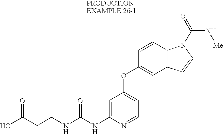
OC(CCNC(NC1=CC(OC2=CC3=C(C=C2)N(C(=O)N[Me])C=C3)=CC=N1)=O)=O
